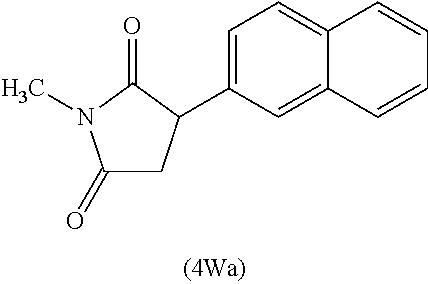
C1C(=O)N(C)C(=O)C1C1=CC=C2C(=C1)C=CC=C2
